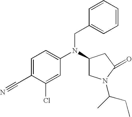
C1=C(C#N)C(Cl)=CC(N(C2CN(C(C)CC)C(=O)C2)CC2=CC=CC=C2)=C1
